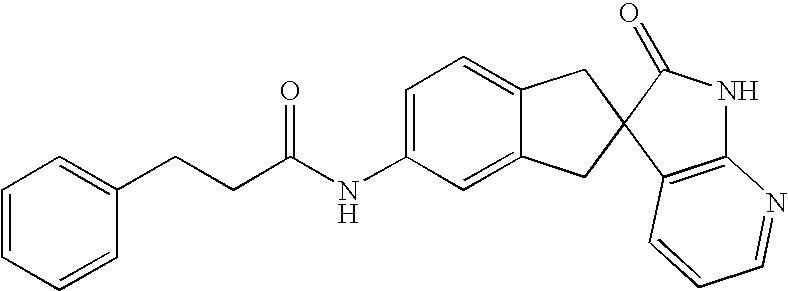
C1=C(NC(CCC2=CC=CC=C2)=O)C=C2C(=C1)CC1(C2)C2=C(NC1=O)N=CC=C2
